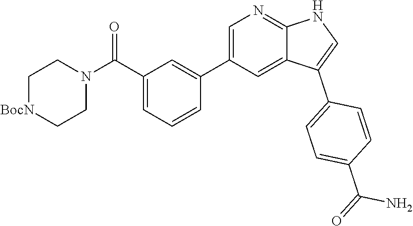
C1(C(N2CC[BocN]CC2)=O)=CC=CC(C2=CN=C3C(=C2)C(C2=CC=C(C(=O)N)C=C2)=CN3)=C1
